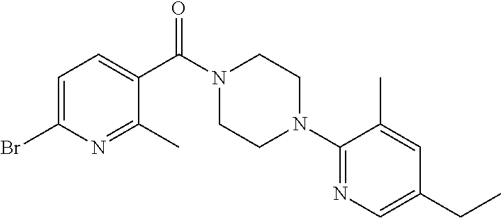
C1(C)=NC(Br)=CC=C1C(N1CCN(C2=NC=C(CC)C=C2C)CC1)=O
